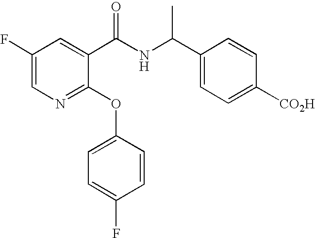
C1(F)=CN=C(OC2=CC=C(F)C=C2)C(C(NC(C2=CC=C([CO2H])C=C2)C)=O)=C1
